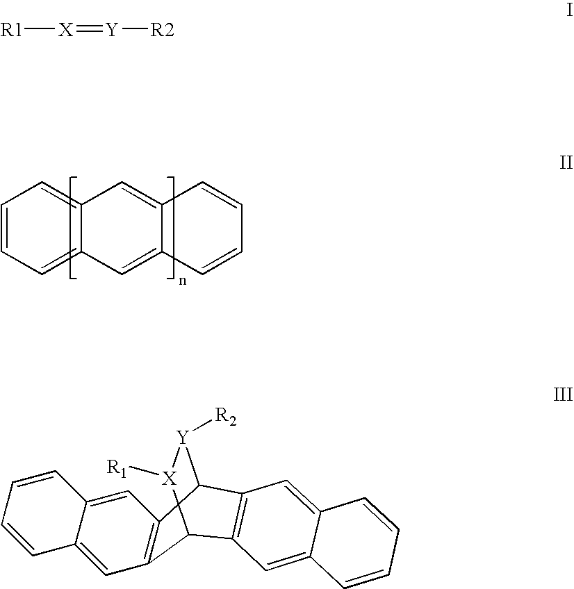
C1=CC=C2C(=C1)C=C1C(=C2)C=CC=C1.[R1][X]=[Y][R2].C12=C(C3[Y]([R2])[X]([R1])C1C1=C3C=C3C(=C1)C=CC=C3)C=C1C(=C2)C=CC=C1
